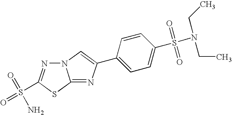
N12N=C(S(=O)(=O)N)SC1=NC(C1=CC=C(S(=O)(=O)N(CC)CC)C=C1)=C2
